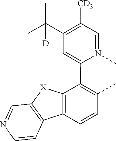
C1=N(C)C(C2=C(C)C=CC3=C2[X]C2=C3C=CN=C2)=CC(C(C)(C)[D])=C1[CD3]
